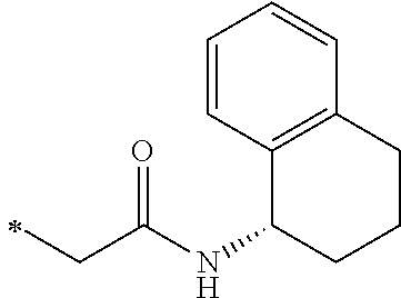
C(C)C(=O)NC1CCCC2=C1C=CC=C2
